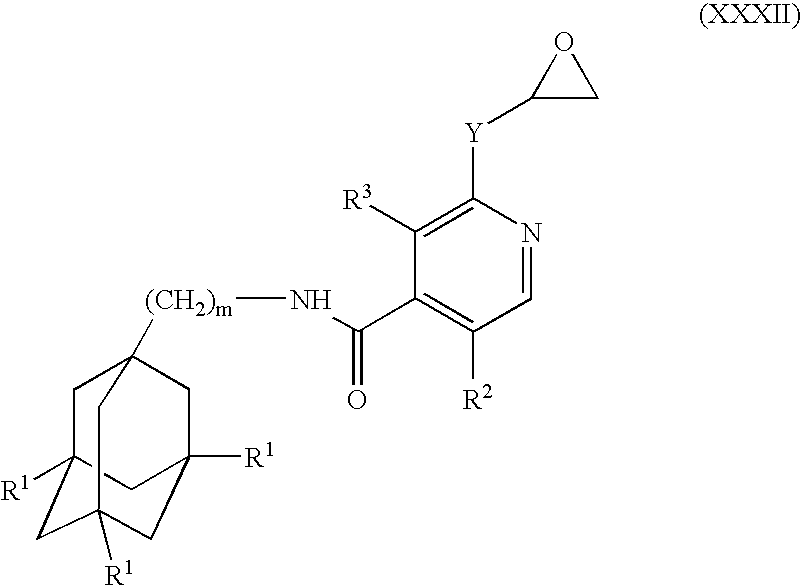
C1C2([R1])CC3([R1])CC([R1])(CC1([(CH2)m]NC(C1=C([R2])C=NC([Y]C4CO4)=C1[R3])=O)C3)C2
